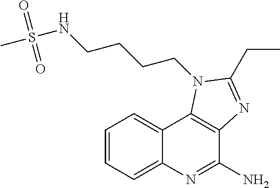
C1=CC=C2C(=C1)C1=C(C(N)=N2)N=C(CC)N1CCCCNS(C)(=O)=O
